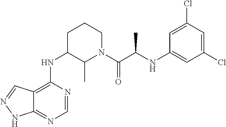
C12=C(NC3C(C)N(C(C(NC4=CC(Cl)=CC(Cl)=C4)C)=O)CCC3)N=CN=C1NN=C2
